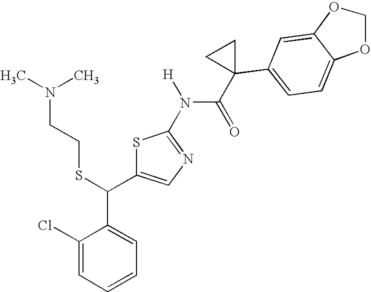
C1(Cl)=CC=CC=C1C(C1=CN=C(N(C(=O)C2(C3=CC=C4C(=C3)OCO4)CC2)[H])S1)SCCN(C)C
